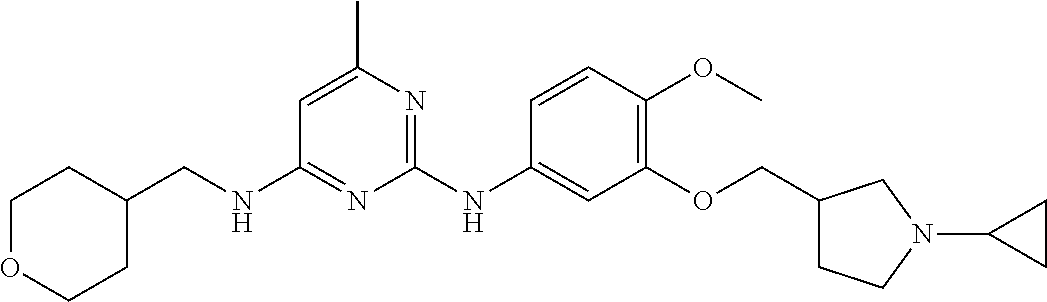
C1=C(C)N=C(NC2=CC(OCC3CCN(C4CC4)C3)=C(OC)C=C2)N=C1NCC1CCOCC1
